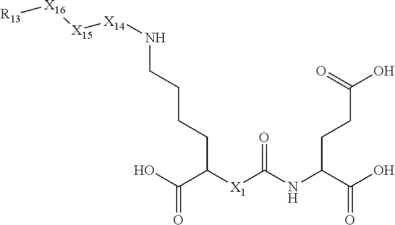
OC(C([X1]C(NC(C(=O)O)CCC(O)=O)=O)CCCCN[X14][X15][X16][R13])=O
